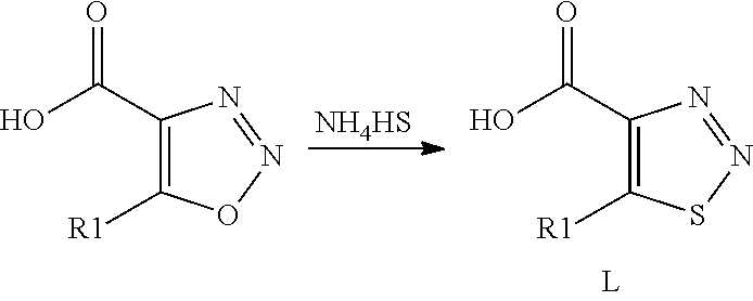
C1(C(O)=O)=C([R1])ON=N1.[NH4HS].C1(C(O)=O)=C([R1])SN=N1
